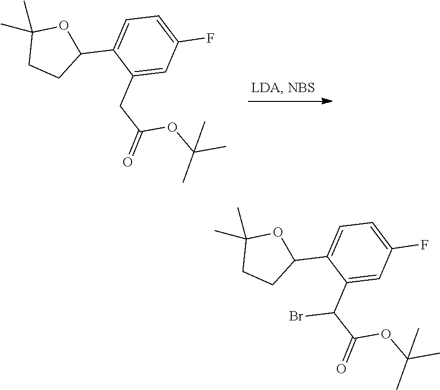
C(C(=O)OC(C)(C)C)C1=CC(F)=CC=C1C1OC(C)(C)CC1.BrC(C(=O)OC(C)(C)C)C1=CC(F)=CC=C1C1OC(C)(C)CC1
